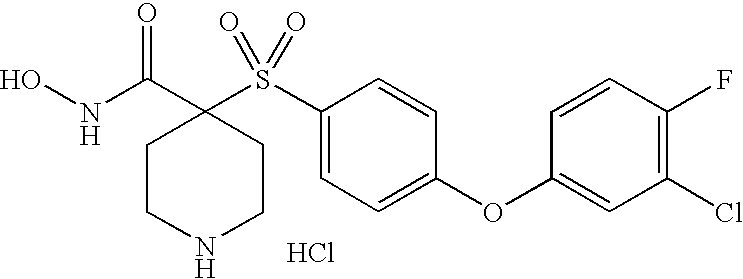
Cl.N(C(=O)C1(S(C2=CC=C(OC3=CC(Cl)=C(F)C=C3)C=C2)(=O)=O)CCNCC1)O
